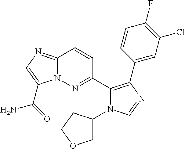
C12=NC=C(C(=O)N)N1N=C(C1=C(C3=CC(Cl)=C(F)C=C3)N=CN1C1COCC1)C=C2
